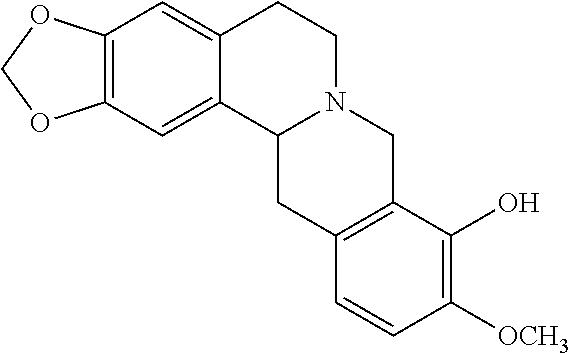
C12=C(C=C3C(=C1)CCN1C3CC3=C(C1)C(O)=C([OCH3])C=C3)OCO2
